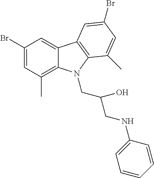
C12=CC(Br)=CC(C)=C1N(CC(CNC1=CC=CC=C1)O)C1=C2C=C(Br)C=C1C
